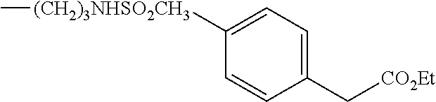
C1([(CH2)3NHSO2CH3]C)=CC=C(C[CO2Et])C=C1
